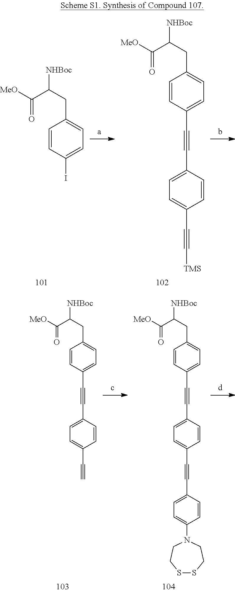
C1=CC(I)=CC=C1CC([NHBoc])C([MeO])=O.C1=CC(C#CC2=CC=C(C#C[TMS])C=C2)=CC=C1CC([NHBoc])C([MeO])=O.C1=CC(C#CC2=CC=C(C#C)C=C2)=CC=C1CC([NHBoc])C([MeO])=O.C1=CC(C#CC2=CC=C(C#CC3=CC=C(N4CCSSCC4)C=C3)C=C2)=CC=C1CC([NHBoc])C([MeO])=O
